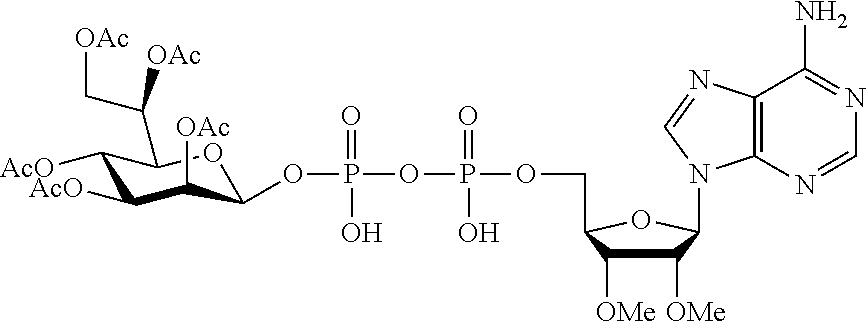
P(OCC1C([OMe])C([OMe])C(N2C3=C(C(N)=NC=N3)N=C2)O1)(OP(OC1C([OAc])C([AcO])C([AcO])C(C(C[OAc])[OAc])O1)(=O)O)(=O)O
